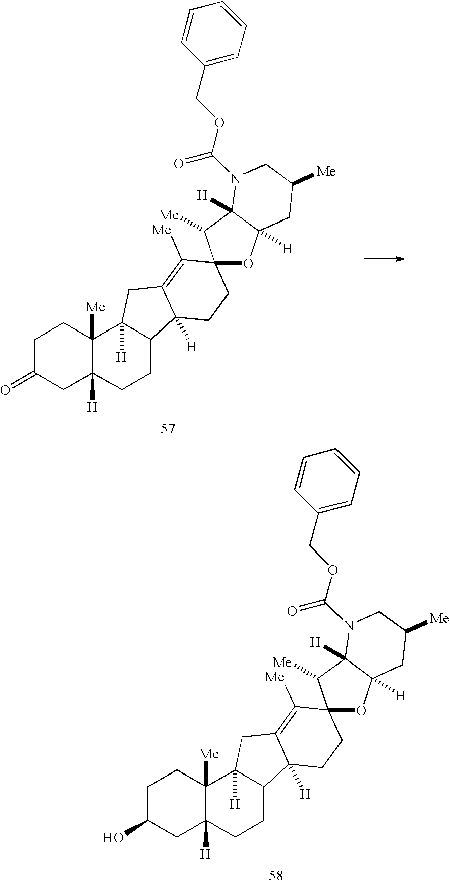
O=C1CC2([H])C([Me])(CC1)C1([H])C(CC2)C2([H])C(=C([Me])C3(CC2)OC2([H])C([H])(C3[Me])N(C(OCC3=CC=CC=C3)=O)CC([Me])C2)C1.OC1CC2([H])C([Me])(CC1)C1([H])C(CC2)C2([H])C(=C([Me])C3(CC2)OC2([H])C([H])(C3[Me])N(C(OCC3=CC=CC=C3)=O)CC([Me])C2)C1
